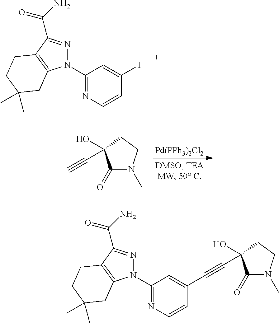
C1(N2N=C(C(N)=O)C3=C2CC(C)(C)CC3)=NC=CC(I)=C1.C1(=O)N(C)CCC1(O)C#C.[Pd(PPh3)2Cl2].C1(N2N=C(C(N)=O)C3=C2CC(C)(C)CC3)=NC=CC(C#CC2(O)C(=O)N(C)CC2)=C1
